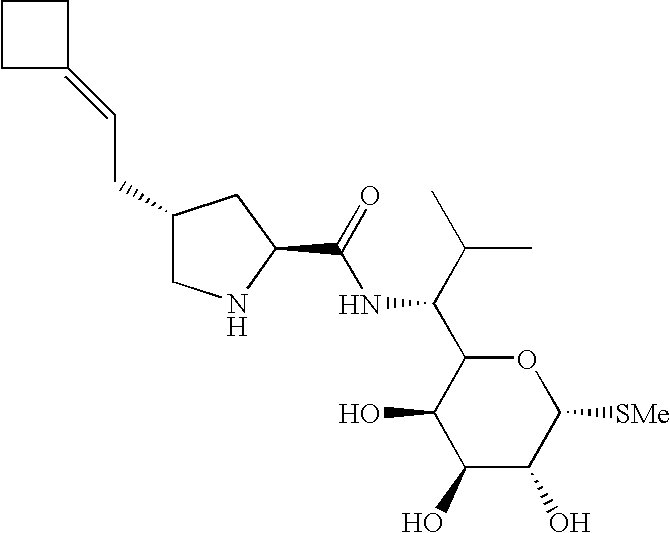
C1(O)C(O)C([SMe])OC(C(C(C)C)NC(=O)C2CC(CC=C3CCC3)CN2)C1O
